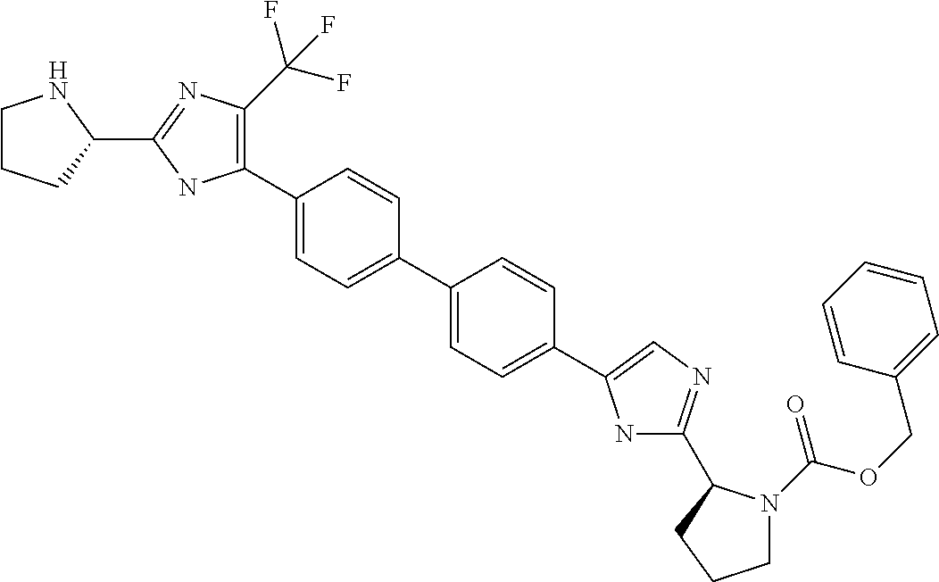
C1CCC(C2=NC(C(F)(F)F)=C(C3=CC=C(C4=CC=C(C5=CN=C(C6N(C(OCC7=CC=CC=C7)=O)CCC6)N5)C=C4)C=C3)N2)N1
